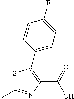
S1C(C)=NC(C(=O)O)=C1C1=CC=C(F)C=C1
